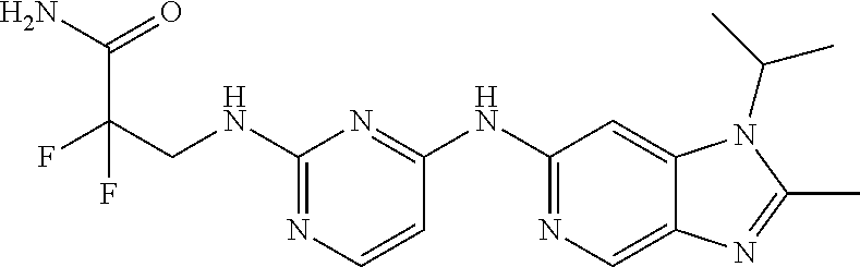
C(CNC1=NC=CC(NC2=NC=C3C(=C2)N(C(C)C)C(C)=N3)=N1)(F)(C(N)=O)F
